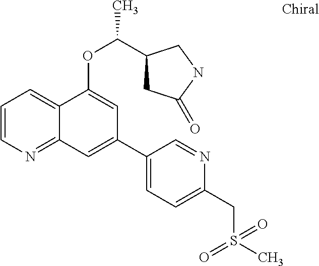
C1=CN=C2C(=C1)C(OC(C)C1CC(=O)NC1)=CC(C1=CC=C(CS(C)(=O)=O)N=C1)=C2
